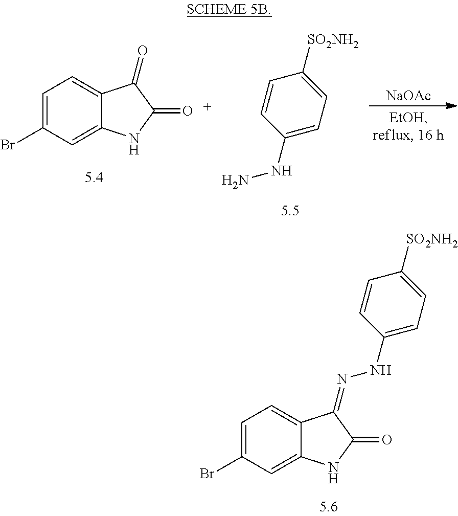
C1=C(Br)C=C2C(=C1)C(=NNC1=CC=C([SO2NH2])C=C1)C(=O)N2.C1(NN)=CC=C([SO2NH2])C=C1.[NaOAc].C1=C(Br)C=C2C(=C1)C(=O)C(=O)N2
